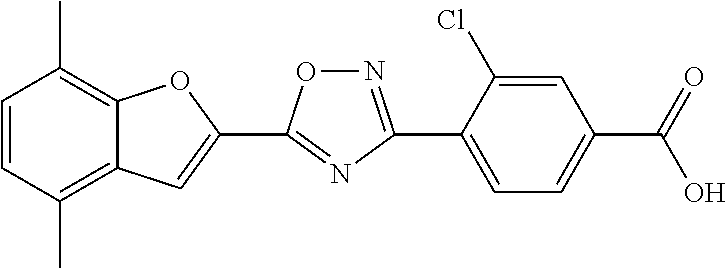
C1=CC(C)=C2C(=C1C)OC(C1=NC(C3=CC=C(C(=O)O)C=C3Cl)=NO1)=C2
